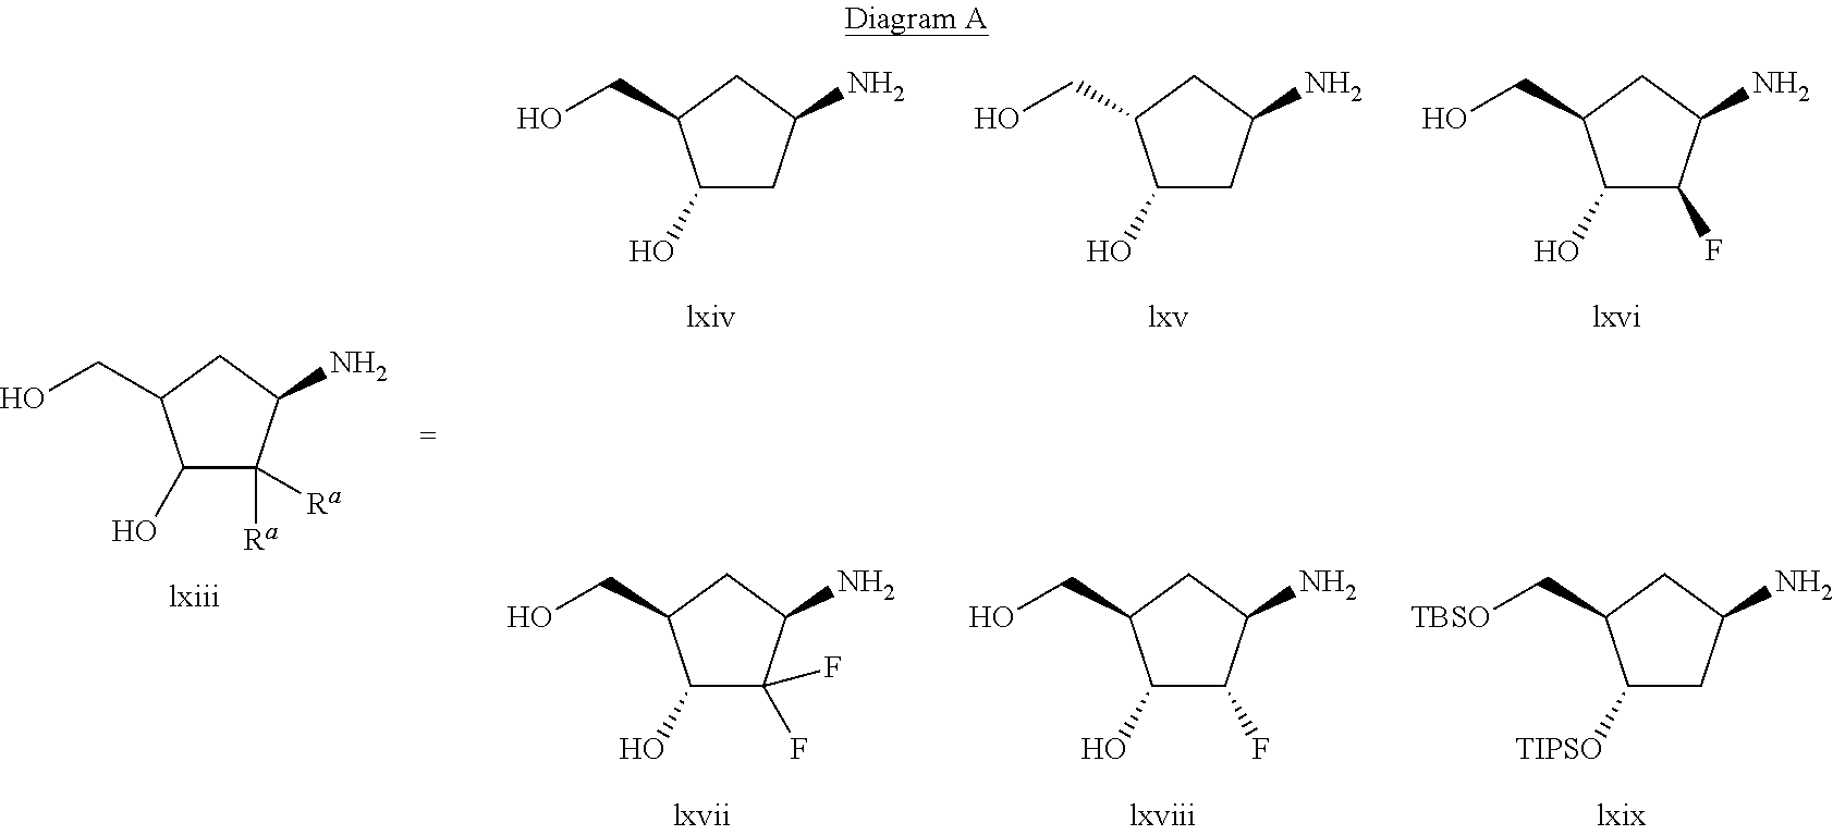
C1(O)C([Ra])([Ra])C(N)CC1CO.C1(O)CC(N)CC1CO.C1(O)CC(N)CC1CO.C1(O)C(F)C(N)CC1CO.C1(O)C(F)(F)C(N)CC1CO.C1(O)C(F)C(N)CC1CO.C1([TIPSO])CC(N)CC1C[TBSO]
